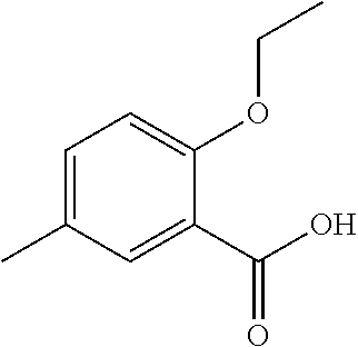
O(C1=CC=C(C)C=C1C(O)=O)CC
